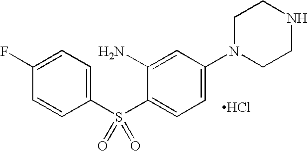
C1(F)=CC=C(S(=O)(=O)C2=CC=C(N3CCNCC3)C=C2N)C=C1.Cl
